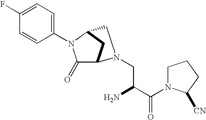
C1(=O)C2CC(N1C1=CC=C(F)C=C1)CN2CC(C(N1CCCC1[CN])=O)N
